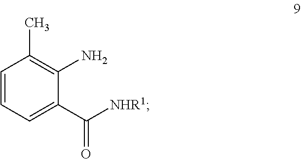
C1=CC=C(C(=O)[NHR1])C(N)=C1C
